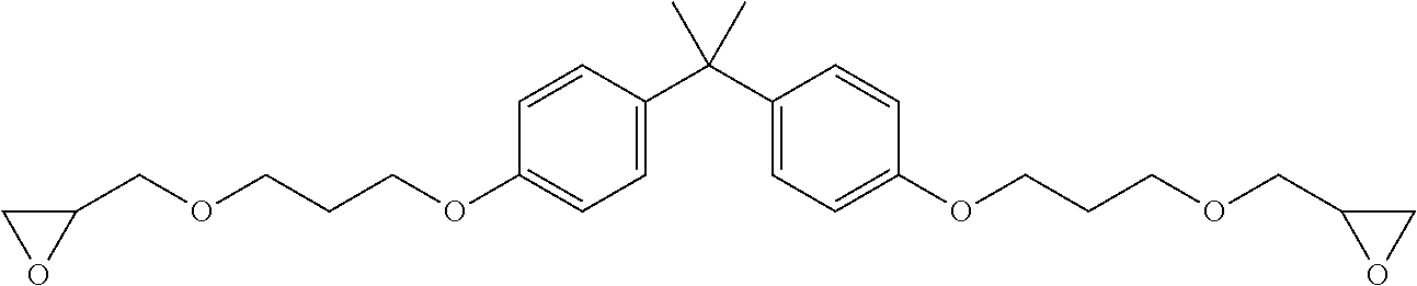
C1(COCCCOC2=CC=C(C(C)(C3=CC=C(OCCCOCC4CO4)C=C3)C)C=C2)CO1
